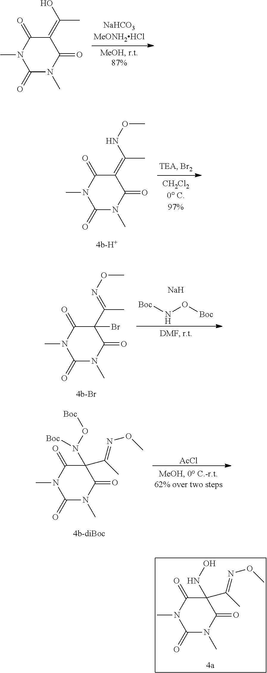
C1(=C(O)C)C(=O)N(C)C(=O)N(C)C1=O.C1(=C(NOC)C)C(=O)N(C)C(=O)N(C)C1=O.[Boc]NO[Boc].[Na].C1(C(=NOC)C)(Br)C(=O)N(C)C(=O)N(C)C1=O.[AcCl].C1(C(C)=NOC)(N(O[Boc])[Boc])C(=O)N(C)C(=O)N(C)C1=O.C1(C(C)=NOC)(NO)C(=O)N(C)C(=O)N(C)C1=O
